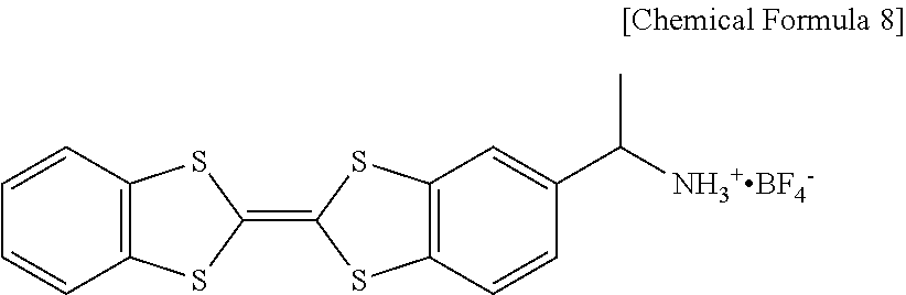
C1(=C2SC3=C(S2)C=C(C([NH3+BF4-])C)C=C3)SC2=C(S1)C=CC=C2
